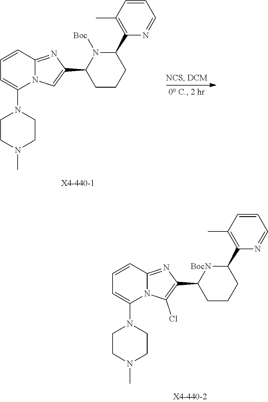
C1=CC2=NC(C3CCCC(C4=C(C)C=CC=N4)[BocN]3)=C(Cl)N2C(N2CCN(C)CC2)=C1.C1=CC2=NC(C3CCCC(C4=C(C)C=CC=N4)N3[Boc])=CN2C(N2CCN(C)CC2)=C1
